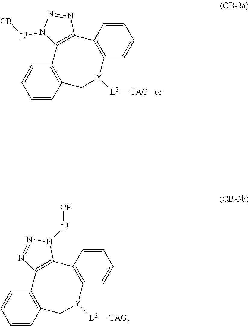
C12=C(C3=C(C[Y]([L2][TAG])C4=C1C=CC=C4)C=CC=C3)N=NN2[L1][CB].C12=C(C3=C(C[Y]([L2][TAG])C4=C1C=CC=C4)C=CC=C3)N([L1][CB])N=N2
